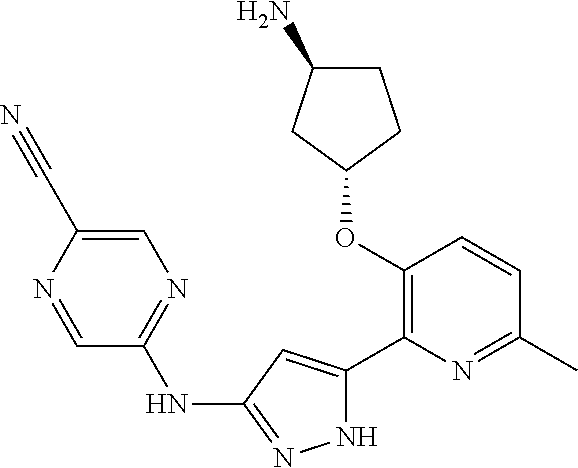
C1(OC2=C(C3=CC(NC4=NC=C(C#N)N=C4)=NN3)N=C(C)C=C2)CCC(N)C1
